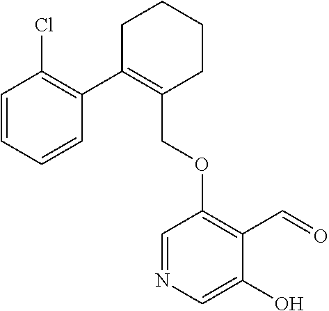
C1C(C2=C(Cl)C=CC=C2)=C(COC2=C(C=O)C(O)=CN=C2)CCC1
